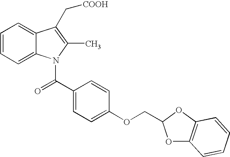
C1=CC=C2C(=C1)C(C[COOH])=C(C)N2C(C1=CC=C(OCC2OC3=C(O2)C=CC=C3)C=C1)=O
